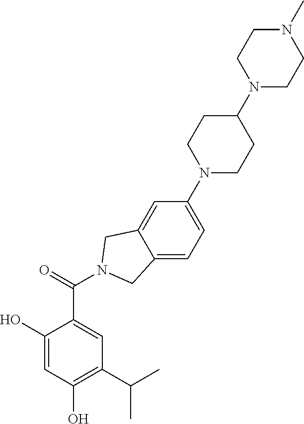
C1(O)=CC(O)=C(C(C)C)C=C1C(=O)N1CC2=CC(N3CCC(N4CCN(C)CC4)CC3)=CC=C2C1
